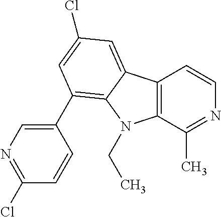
C12=C(C(C)=NC=C1)N(CC)C1=C(C3=CN=C(Cl)C=C3)C=C(Cl)C=C21
